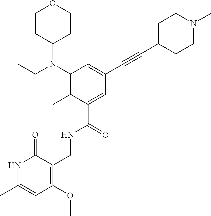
N1C(C)=CC(OC)=C(CNC(C2=CC(C#CC3CCN(C)CC3)=CC(N(CC)C3CCOCC3)=C2C)=O)C1=O
